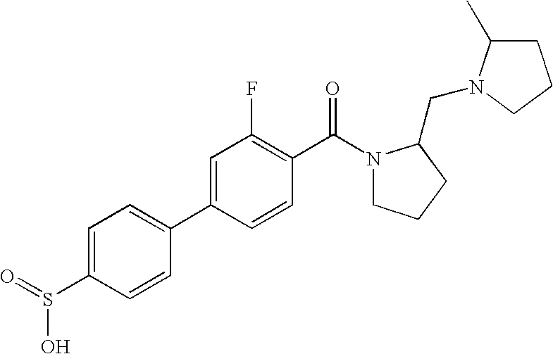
C1=C(C2=CC=C(S(O)=O)C=C2)C=CC(C(N2CCCC2CN2C(C)CCC2)=O)=C1F
